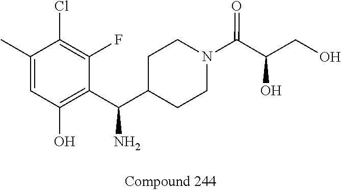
C1(C)=CC(O)=C(C(C2CCN(C(=O)C(CO)O)CC2)N)C(F)=C1Cl
